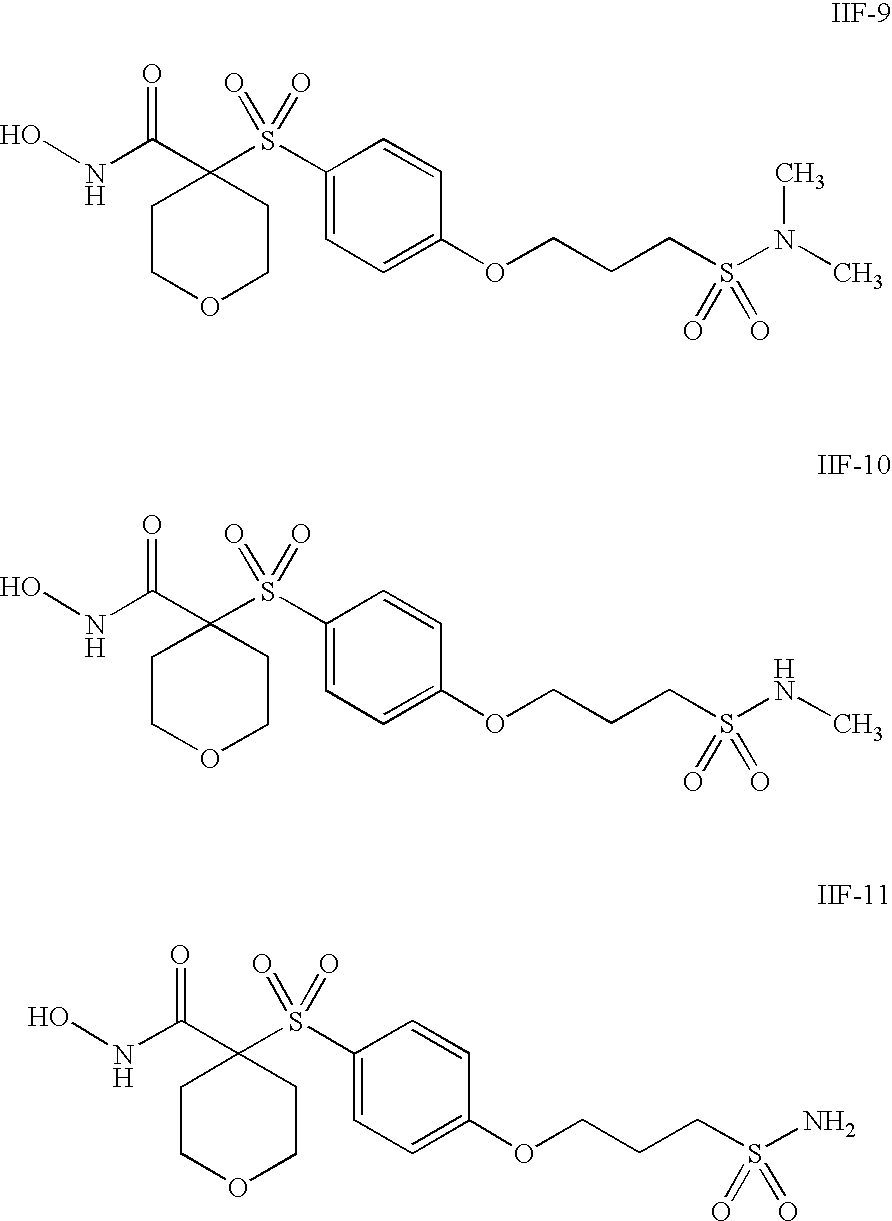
ONC(C1(S(=O)(=O)C2=CC=C(OCCCS(N(C)C)(=O)=O)C=C2)CCOCC1)=O.ONC(C1(S(=O)(=O)C2=CC=C(OCCCS(NC)(=O)=O)C=C2)CCOCC1)=O.ONC(C1(S(=O)(=O)C2=CC=C(OCCCS(N)(=O)=O)C=C2)CCOCC1)=O
